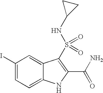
C1(I)=CC=C2C(=C1)C(S(=O)(=O)NC1CC1)=C(C(N)=O)N2
